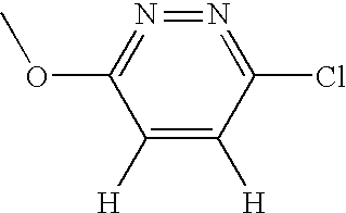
C1([H])=C([H])C(Cl)=N=N=C1OC
